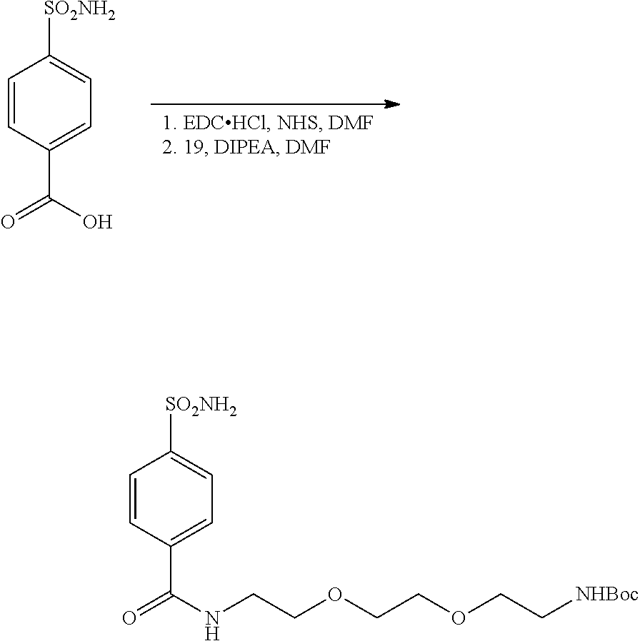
C1=CC(C(O)=O)=CC=C1[SO2NH2].C1=CC(C(NCCOCCOCC[NHBoc])=O)=CC=C1[SO2NH2]
